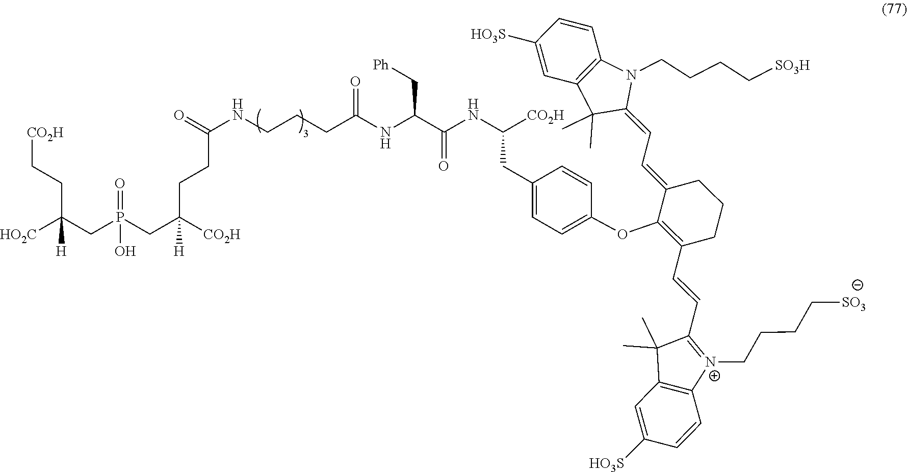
O=C(CCC(CP(CC([HO2C])(CC[CO2H])[H])(=O)O)([CO2H])[H])NCCCC(NC(C(NC([CO2H])CC1=CC=C(OC2=C(C=CC3=[N+](CCCC[SO3])C4=C(C3(C)C)C=C([HO3S])C=C4)CCCC2=CC=C2N(CCCC[SO3H])C3=C(C2(C)C)C=C([HO3S])C=C3)C=C1)=O)C[Ph])=O
